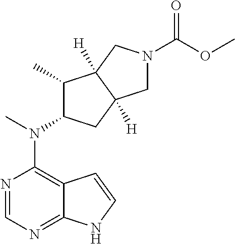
N1=CN=C2C(=C1N(C)C1C(C)C3([H])C([H])(C1)CN(C(OC)=O)C3)C=CN2
